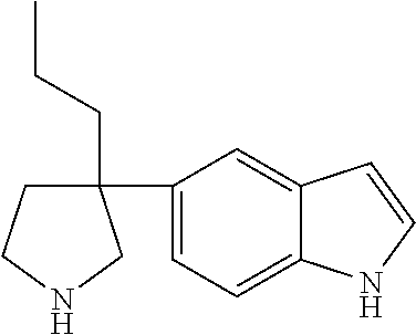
C1CNCC1(C1=CC=C2C(=C1)C=CN2)CCC
